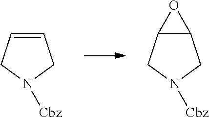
C1=CCN([Cbz])C1.C12C(CN([Cbz])C1)O2
